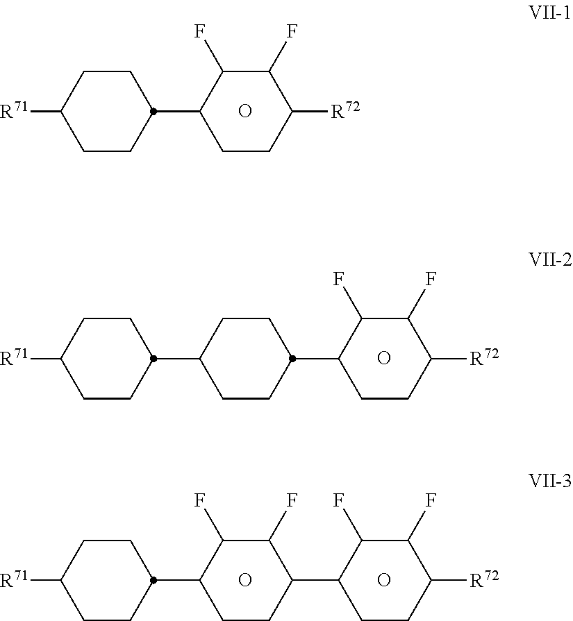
[R72]C1CCC(C2CCC([R71])CC2)C(F)C1F.O.O.C1CC([R72])C(F)C(F)C1C1CCC(C2CCC([R71])CC2)CC1.O.C1CC([R72])C(F)C(F)C1C1CCC(C2CCC([R71])CC2)C(F)C1F.O
